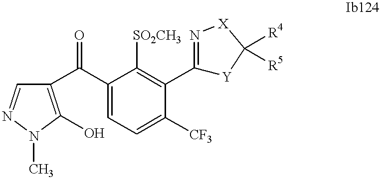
C1(C(C2=CC=C([CF3])C(C3=N[X]C([R4])([R5])[Y]3)=C2[SO2CH3])=O)=C(O)N(C)N=C1
